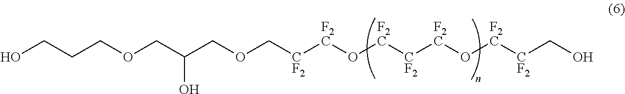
OC(COCCCO)COC[CF2][F2C]O[F2C][CF2][F2C]O[F2C][CF2]CO
